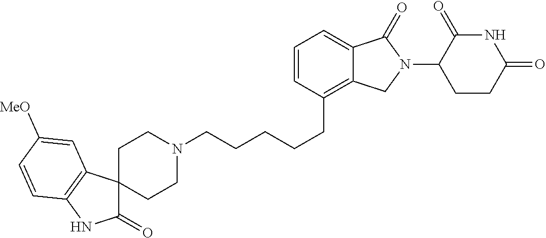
C(CCCC1=C2C(=CC=C1)C(=O)N(C1C(=O)NC(=O)CC1)C2)CN1CCC2(CC1)C(=O)NC1=C2C=C([MeO])C=C1
